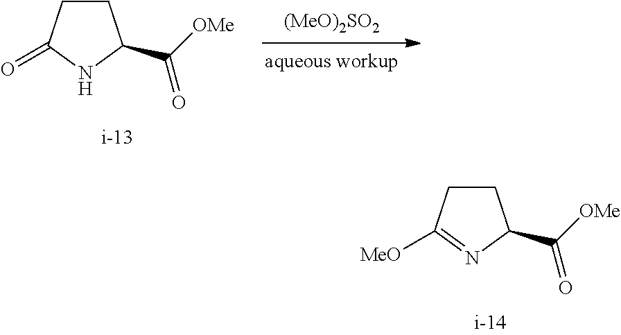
[(MeO)2SO2].C1CC(=O)NC1C([OMe])=O.C1CC([MeO])=NC1C([OMe])=O
